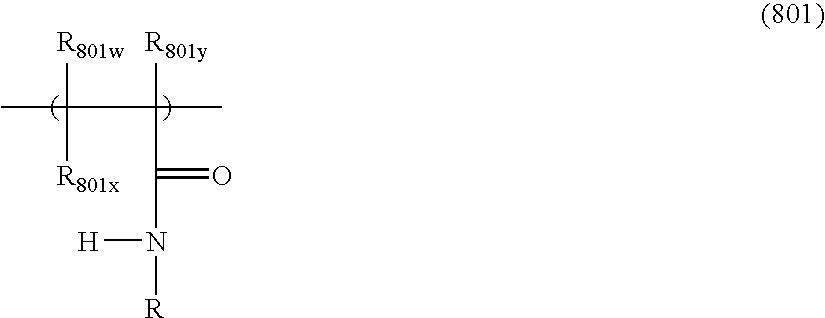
CC([R801w])(C([R801y])(C(=O)N([R])[H])C)[R801x]
